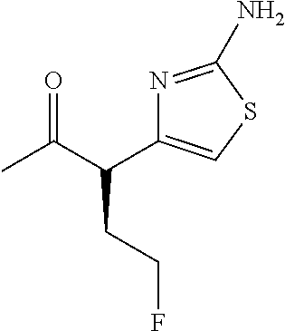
CC(C(C1=CSC(N)=N1)CCF)=O
